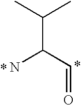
NC(C(C)C)C=O
